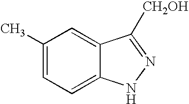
C1=C(C)C=C2C(=C1)NN=C2[CH2OH]
